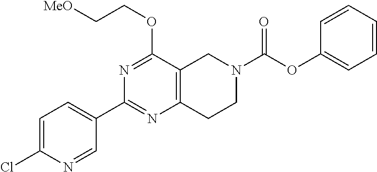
C1=C(Cl)N=CC(C2=NC3=C(C(OCC[MeO])=N2)CN(C(OC2=CC=CC=C2)=O)CC3)=C1
